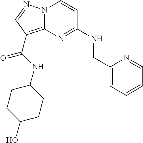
C1(CNC2=NC3=C(C(=O)NC4CCC(O)CC4)C=NN3C=C2)=CC=CC=N1
